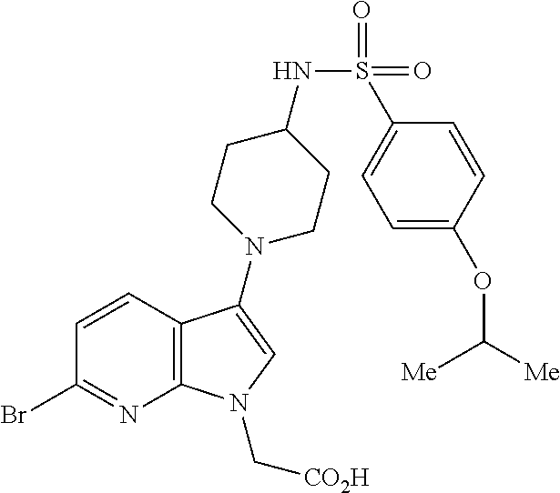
C12=C(C(N3CCC(NS(=O)(=O)C4=CC=C(OC([Me])[Me])C=C4)CC3)=CN1C[CO2H])C=CC(Br)=N2
